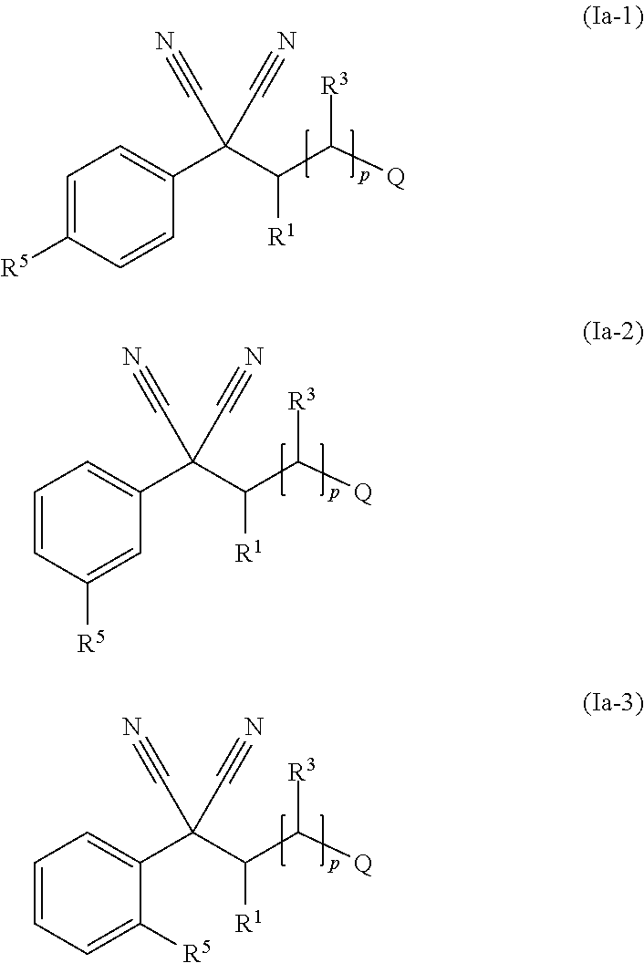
C(C(C([Q])[R3])[R1])(C#N)(C#N)C1=CC=CC([R5])=C1.C(C(C([Q])[R3])[R1])(C#N)(C#N)C1=CC=CC=C1[R5].C(C(C([Q])[R3])[R1])(C#N)(C#N)C1=CC=C([R5])C=C1
